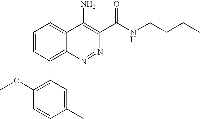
C1(C2=C3C(=CC=C2)C(N)=C(C(NCCCC)=O)N=N3)=C(OC)C=CC(C)=C1
